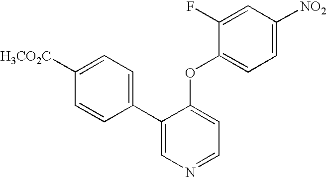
[H3CO2C]C1=CC=C(C2=CN=CC=C2OC2=CC=C([NO2])C=C2F)C=C1
